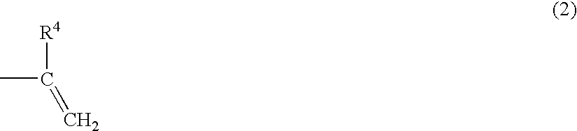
[R4]C(C)=C
